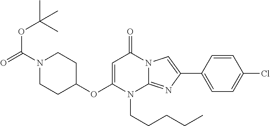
C1(OC2CCN(C(=O)OC(C)(C)C)CC2)=CC(=O)N2C(=NC(C3=CC=C(Cl)C=C3)=C2)N1CCCCC
